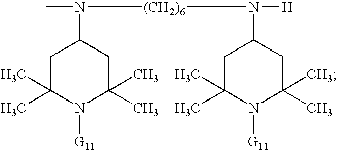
C1C(C)(C)N([G11])C(C)(C)CC1N(C)[(CH2)6]N([H])C1CC(C)(C)N([G11])C(C)(C)C1
